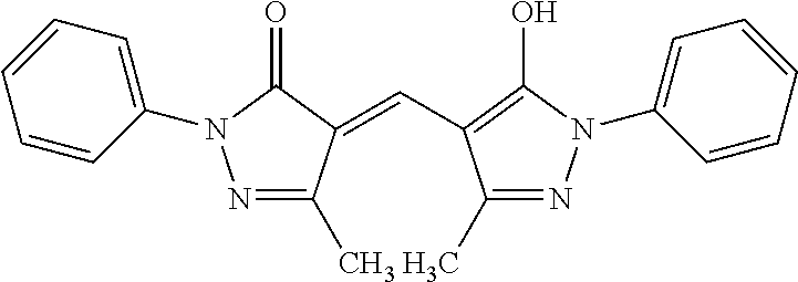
N1=C(C)C(=CC2=C(O)N(C3=CC=CC=C3)N=C2C)C(=O)N1C1=CC=CC=C1
